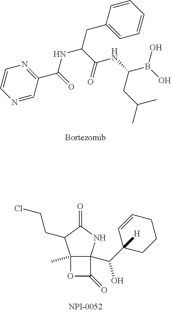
C1=CN=CC(C(=O)NC(C(NC(B(O)O)CC(C)C)=O)CC2=CC=CC=C2)=N1.C12(C)C(C(C3([H])CCCC=C3)O)(NC(=O)C1CCCl)C(=O)O2
